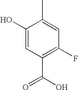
C1(O)=CC(C(O)=O)=C(F)C=C1C
